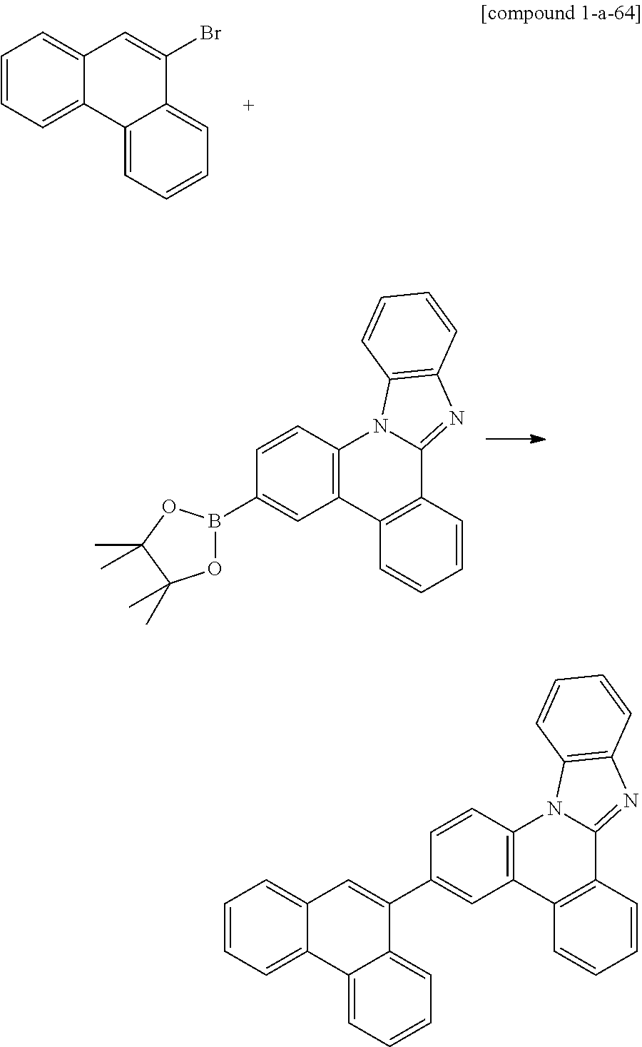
C1=CC=C2C(=C1)C=C(Br)C1=CC=CC=C21.C1=CC2=C(C=C1B1OC(C)(C)C(C)(C)O1)C1=C(C3=NC4=C(N23)C=CC=C4)C=CC=C1.C1=CC2=C(C=C1C1=CC3=CC=CC=C3C3=CC=CC=C31)C1=C(C3=NC4=C(N23)C=CC=C4)C=CC=C1
